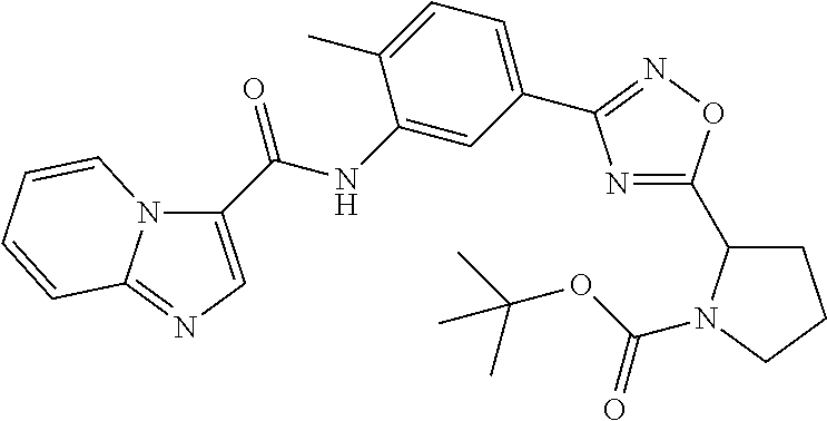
N1=C(C2CCCN2C(OC(C)(C)C)=O)ON=C1C1=CC=C(C)C(NC(=O)C2=CN=C3N2C=CC=C3)=C1
